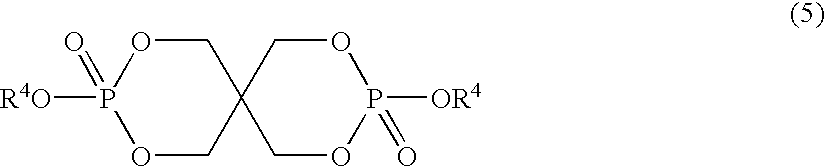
P1([R4O])(=O)OCC2(CO1)COP([OR4])(=O)OC2
